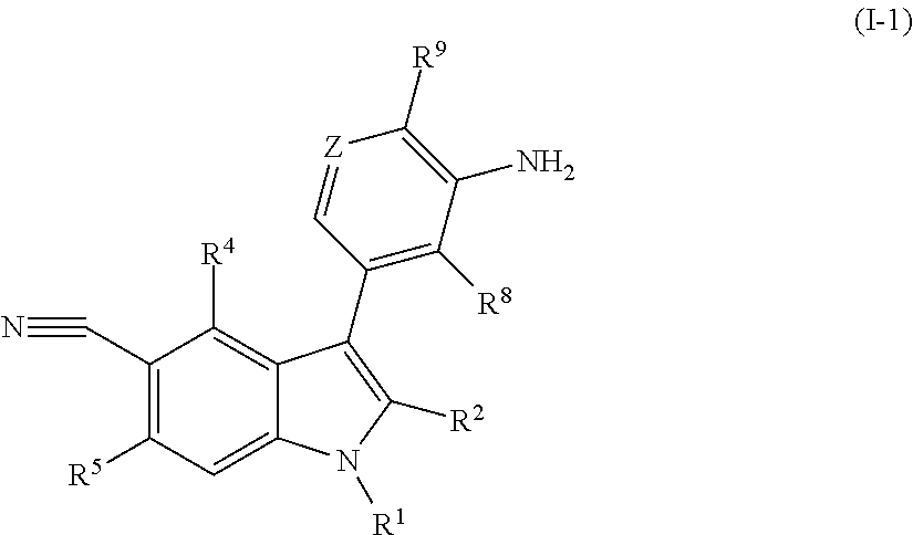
C1(C#N)=C([R5])C=C2C(=C1[R4])C(C1=C([R8])C(N)=C([R9])[Z]=C1)=C([R2])N2[R1]
